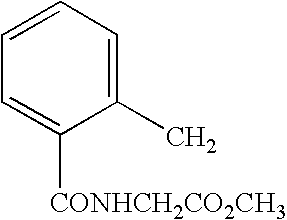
C1(C)=CC=CC=C1[CONHCH2CO2CH3]
